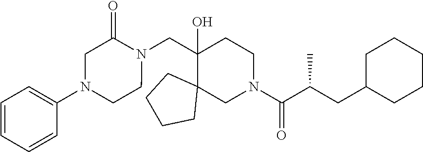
C1(O)(CN2C(=O)CN(C3=CC=CC=C3)CC2)C2(CN(C(C(CC3CCCCC3)C)=O)CC1)CCCC2
